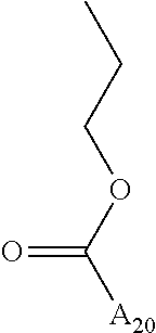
CCCOC([A20])=O
